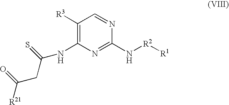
C1([R3])=C(NC(CC([R21])=O)=S)N=C(N[R2][R1])N=C1
